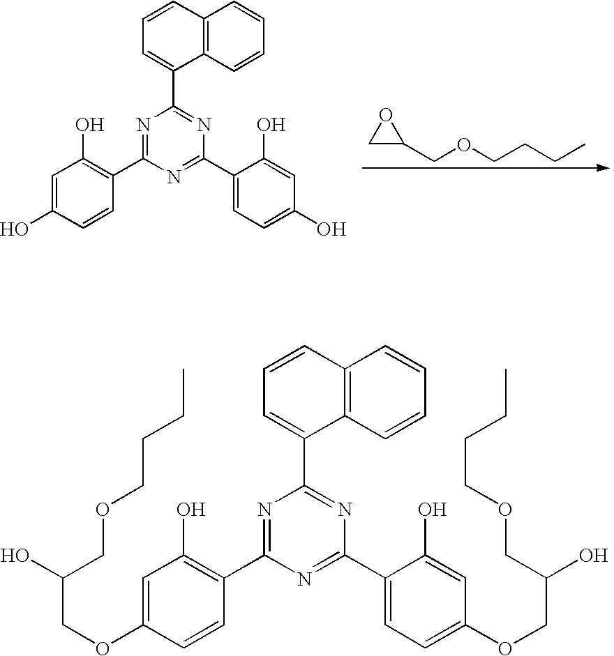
C1=CC2=C(C(C3=NC(C4=CC=C(O)C=C4O)=NC(C4=C(O)C=C(O)C=C4)=N3)=C1)C=CC=C2.C1C(COCCCC)O1.C1=CC2=C(C(C3=NC(C4=CC=C(OCC(COCCCC)O)C=C4O)=NC(C4=C(O)C=C(OCC(COCCCC)O)C=C4)=N3)=C1)C=CC=C2
